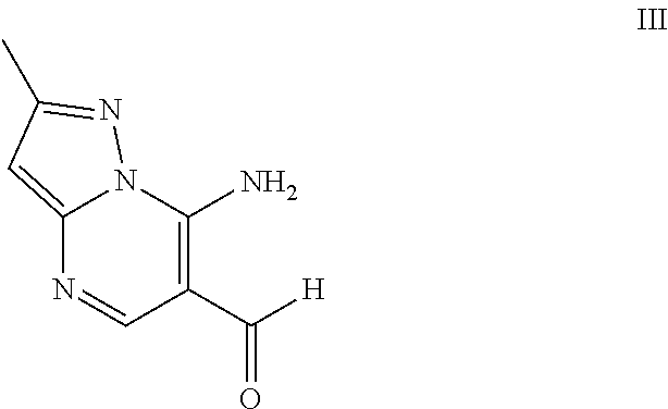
C12=CC(C)=NN1C(N)=C(C([H])=O)C=N2
